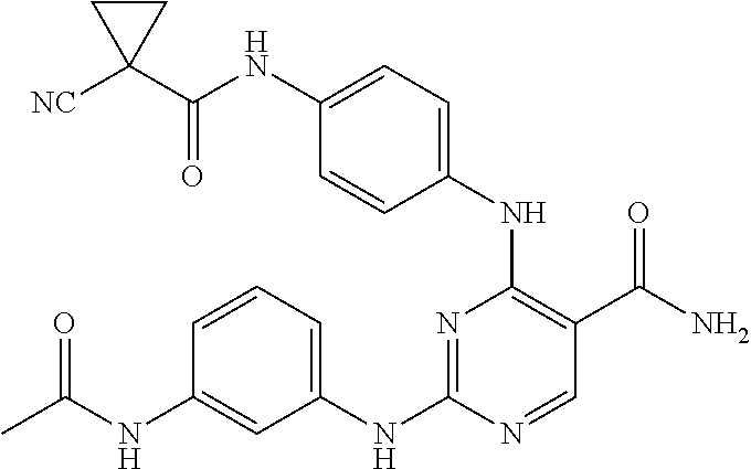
CC(=O)NC1=CC(NC2=NC(NC3=CC=C(NC(=O)C4([NC])CC4)C=C3)=C(C(N)=O)C=N2)=CC=C1
